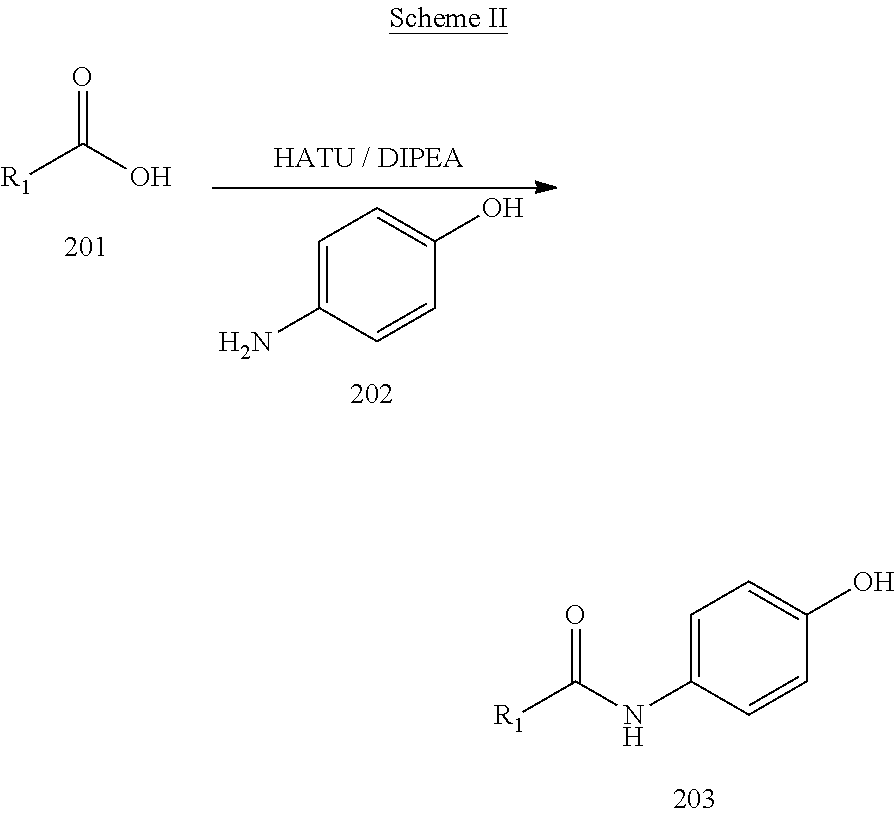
O=C(NC1=CC=C(O)C=C1)[R1].O=C(O)[R1].C1=C(N)C=CC(O)=C1
